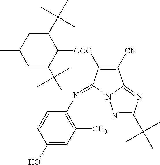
C1(C)CC(C(C)(C)C)C([OOC]C2=C([CN])C3=NC(C(C)(C)C)=NN3C2=NC2=C(C)C=C(O)C=C2)C(C(C)(C)C)C1
